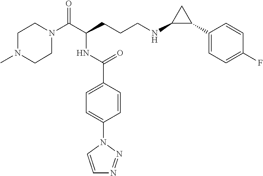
C1N(C(C(CCCNC2C(C3=CC=C(F)C=C3)C2)NC(C2=CC=C(N3C=CN=N3)C=C2)=O)=O)CCN(C)C1
